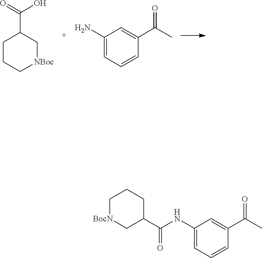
C1CC[NBoc]CC1C(=O)O.C1=C(C(=O)C)C=CC=C1N.C1=C(C(=O)C)C=CC=C1NC(C1CCC[BocN]C1)=O
